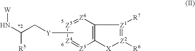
N(C(C[Y]C)[R5])[W].[Z3]1=[Z4][Z5]=[Z6]C2=C1[X][Z2]([R6])=[Z1]2[R7]
